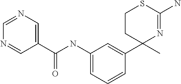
C1(C(=O)NC2=CC=CC(C3(C)N=C(N)SCC3)=C2)=CN=CN=C1
